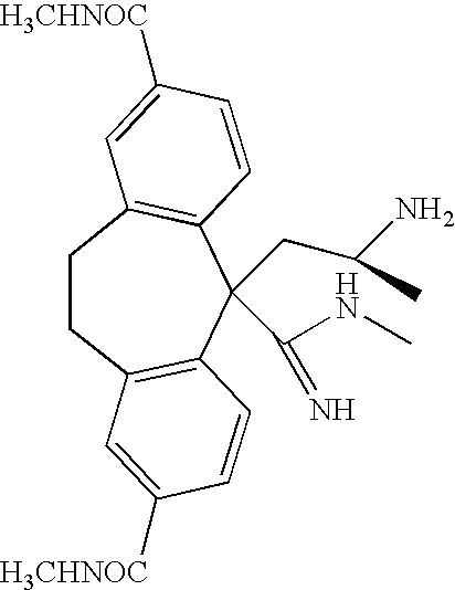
C1CC2=C(C(CC(N)C)(C(NC)=N)C3=C1C=C([H3CHNOC])C=C3)C=CC([H3CHNOC])=C2
